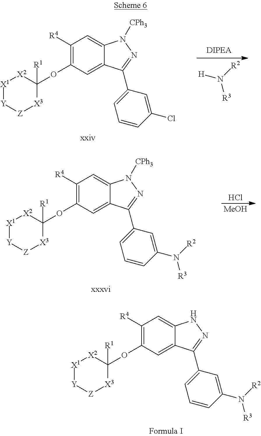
C1([R4])=C(OC2([R1])[X2][X1][Y][Z][X3]2)C=C2C(=C1)NN=C2C1=CC=CC(N([R2])[R3])=C1.C1([R4])=C(OC2([R1])[X2][X1][Y][Z][X3]2)C=C2C(=C1)N([CPh3])N=C2C1=CC=CC(Cl)=C1.[H]N([R2])[R3].C1([R4])=C(OC2([R1])[X2][X1][Y][Z][X3]2)C=C2C(=C1)N([CPh3])N=C2C1=CC=CC(N([R2])[R3])=C1.Cl.[MeOH]
